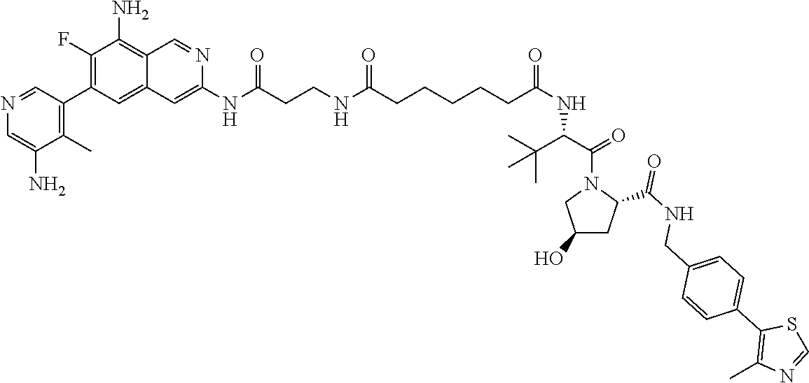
N(C(CCNC(CCCCCC(NC(C(N1CC(O)CC1C(NCC1=CC=C(C2=C(C)N=CS2)C=C1)=O)=O)C(C)(C)C)=O)=O)=O)C1=CC2=CC(C3=C(C)C(N)=CN=C3)=C(F)C(N)=C2C=N1
